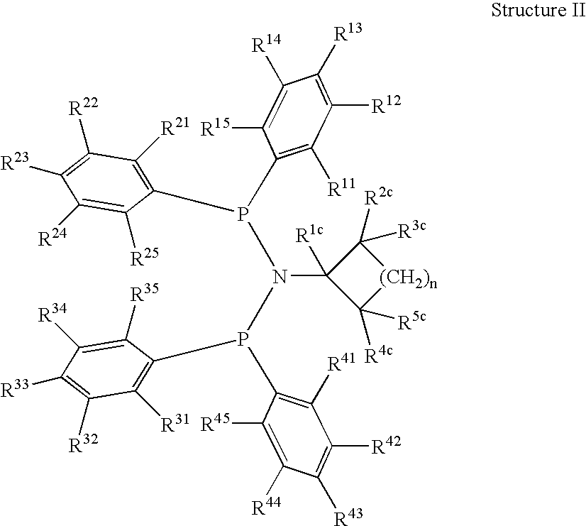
C1([R24])=C([R25])C(P(C2=C([R11])C([R12])=C([R13])C([R14])=C2[R15])N(P(C2=C([R31])C([R32])=C([R33])C([R34])=C2[R35])C2=C([R41])C([R42])=C([R43])C([R44])=C2[R45])C2([R1c])C([R2c])([R3c])[(CH2)n]C2([R4c])[R5c])=C([R21])C([R22])=C1[R23]
